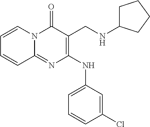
C1=CN2C(=NC(NC3=CC=CC(Cl)=C3)=C(CNC3CCCC3)C2=O)C=C1
